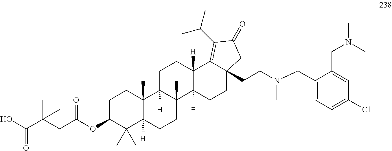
C1C(OC(CC(C(O)=O)(C)C)=O)C(C)(C)C2([H])C(C)(C1)C1([H])C(C)(CC2)C2(C)C([H])(CC1)C1=C(C(C)C)C(=O)CC1(CCN(CC1=CC=C(Cl)C=C1CN(C)C)C)CC2
